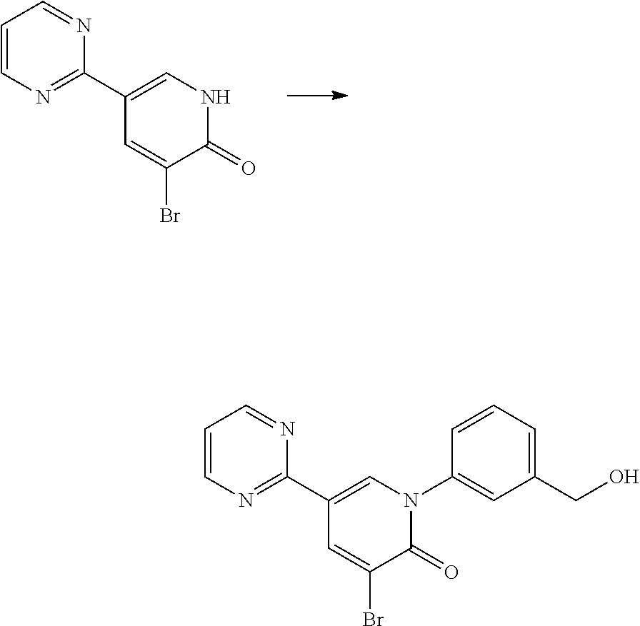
C1=CN=C(C2=CNC(=O)C(Br)=C2)N=C1.C1=CN=C(C2=CN(C3=CC(CO)=CC=C3)C(=O)C(Br)=C2)N=C1
